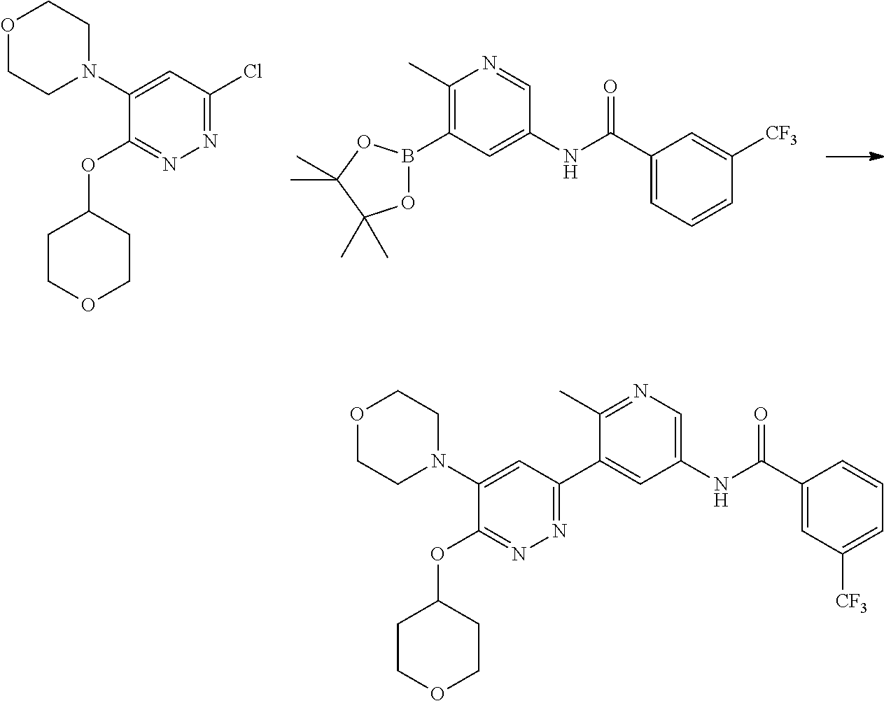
C1(N2CCOCC2)=CC(Cl)=NN=C1OC1CCOCC1.C1(B2OC(C)(C)C(C)(C)O2)=C(C)N=CC(NC(C2=CC=CC([CF3])=C2)=O)=C1.C1(C2=NN=C(OC3CCOCC3)C(N3CCOCC3)=C2)=CC(NC(C2=CC([CF3])=CC=C2)=O)=CN=C1C
